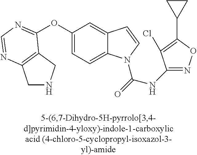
C1NCC2=C1N=CN=C2OC1=CC=C2C(=C1)C=CN2C(=O)NC1=NOC(C2CC2)=C1Cl
